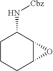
C1CCC2C(C1N[Cbz])O2
